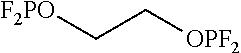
[F2PO]CC[OPF2]
